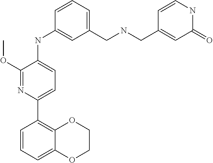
C1(C2=CC=C(NC3=CC(CNCC4=CC(=O)NC=C4)=CC=C3)C(OC)=N2)=C2OCCOC2=CC=C1
